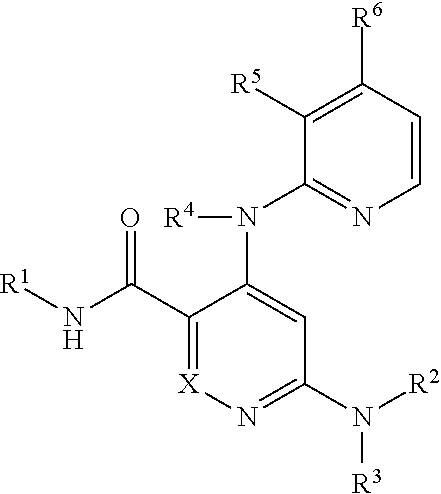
C1([R6])=C([R5])C(N(C2=CC(N([R2])[R3])=N[X]=C2C(N[R1])=O)[R4])=NC=C1
